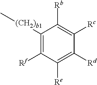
C1([Rf])=C([(CH2)b1]C)C([Rb])=C([Rc])C([Rd])=C1[Re]
